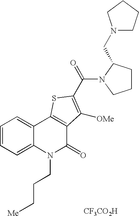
N1(CC2CCCN2C(=O)C2=C([OMe])C3=C(C4=CC=CC=C4N(CCC[Me])C3=O)S2)CCCC1.[CF3CO2H]
